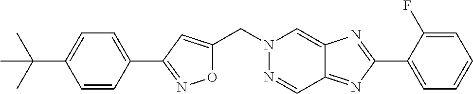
C(N1N=CC2=NC(C3=CC=CC=C3F)=NC2=C1)C1=CC(C2=CC=C(C(C)(C)C)C=C2)=NO1
